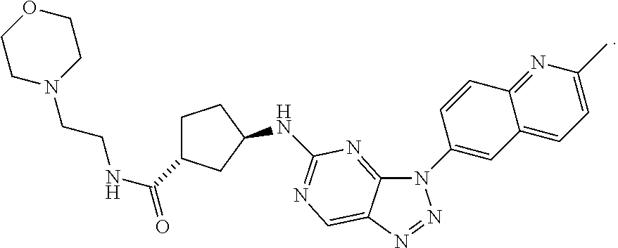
N1(C2=CC3=CC=C(C)N=C3C=C2)C2=NC(NC3CC(C(NCCN4CCOCC4)=O)CC3)=NC=C2N=N1
